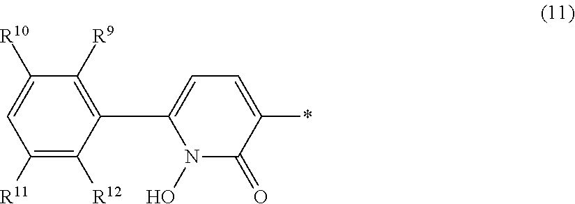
[R10]C1=CC([R11])=C([R12])C(C2=CC=C(*)C(=O)N2O)=C1[R9]
